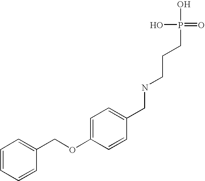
C1=CC=CC(COC2=CC=C(CNCCCP(=O)(O)O)C=C2)=C1
